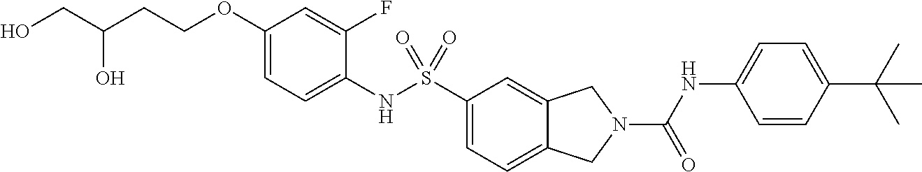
C1(OCCC(CO)O)=CC=C(NS(C2=CC=C3C(=C2)CN(C(NC2=CC=C(C(C)(C)C)C=C2)=O)C3)(=O)=O)C(F)=C1
